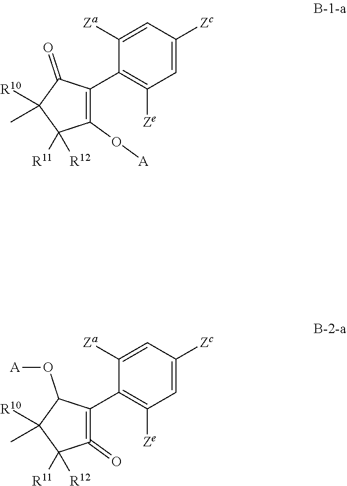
C1([Za])=CC([Zc])=CC([Ze])=C1C1=C(O[A])C([R11])([R12])C([R10])(C)C1=O.C1([Za])=CC([Zc])=CC([Ze])=C1C1=C(=O)C([R11])([R12])C([R10])(C)C1O[A]
